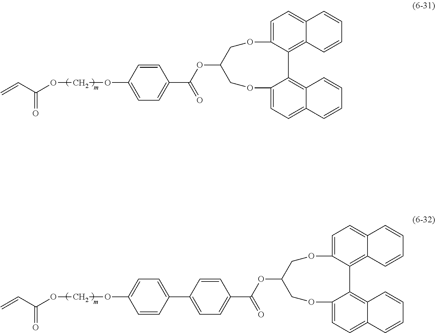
O(C1=CC=C(C(=O)OC2COC3=CC=C4C(=C3C3=C5C(=CC=C3OC2)C=CC=C5)C=CC=C4)C=C1)COC(C=C)=O.O(COC(C=C)=O)C1=CC=C(C2=CC=C(C(=O)OC3COC4=CC=C5C(=C4C4=C6C(=CC=C4OC3)C=CC=C6)C=CC=C5)C=C2)C=C1
